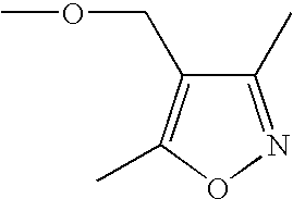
C1(C)=NOC(C)=C1COC
